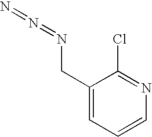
C1=CN=C(Cl)C(CN=N=N)=C1
